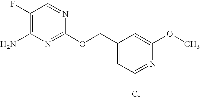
C1(F)=C(N)N=C(OCC2=CC(Cl)=NC(OC)=C2)N=C1
